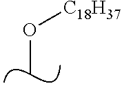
[C18H37]OC
